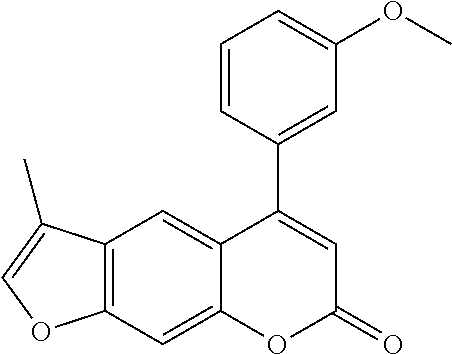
C12=C(C=C3C(=C1)C(C1=CC(OC)=CC=C1)=CC(=O)O3)OC=C2C
